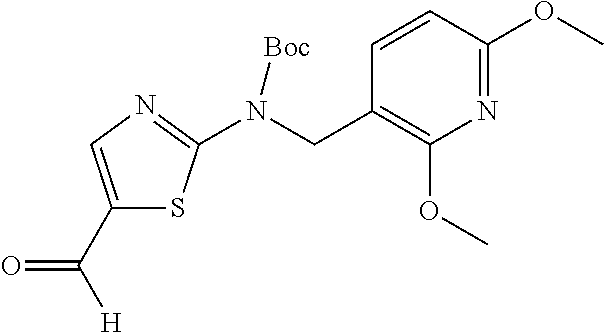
C1(C([H])=O)=CN=C(N(CC2=C(OC)N=C(OC)C=C2)[Boc])S1
